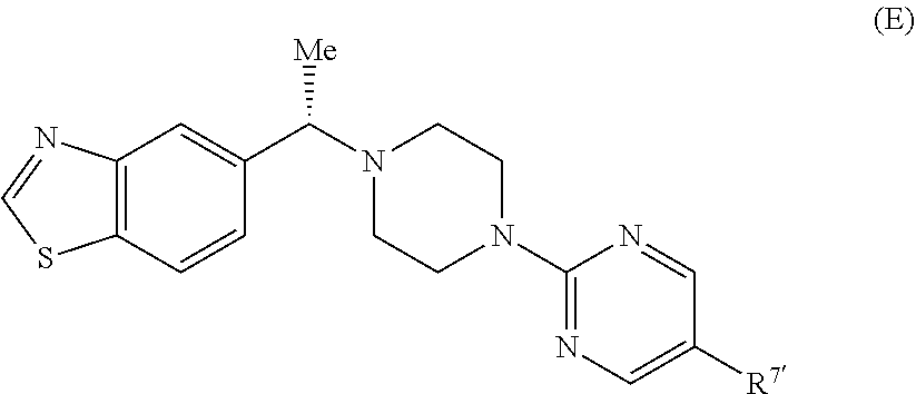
C12=C(C=CC(C(N3CCN(C4=NC=C([R7])C=N4)CC3)[Me])=C1)SC=N2
